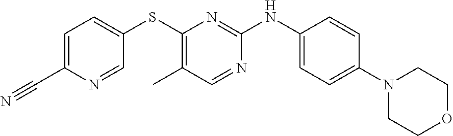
C1=C(C#N)N=CC(SC2=C(C)C=NC(NC3=CC=C(N4CCOCC4)C=C3)=N2)=C1
